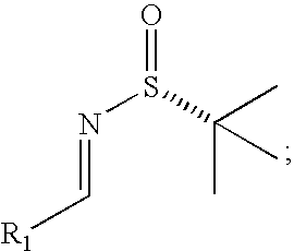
N(=C[R1])S(C(C)(C)C)=O
